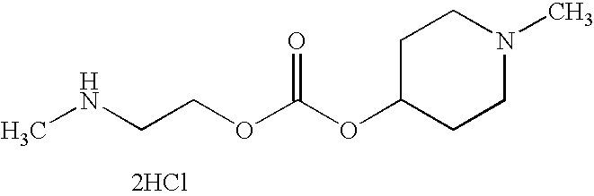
N1(C)CCC(OC(OCCNC)=O)CC1.[2HCl]
